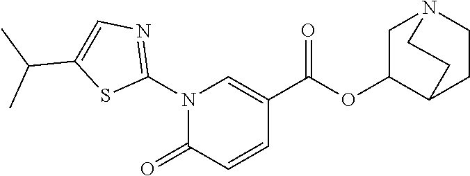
C1(N2C(=O)C=CC(C(OC3CN4CCC3CC4)=O)=C2)=NC=C(C(C)C)S1
